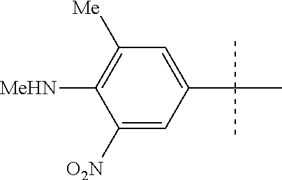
C1([O2N])=CC(C(C)(C)C)=CC([Me])=C1[MeHN]
